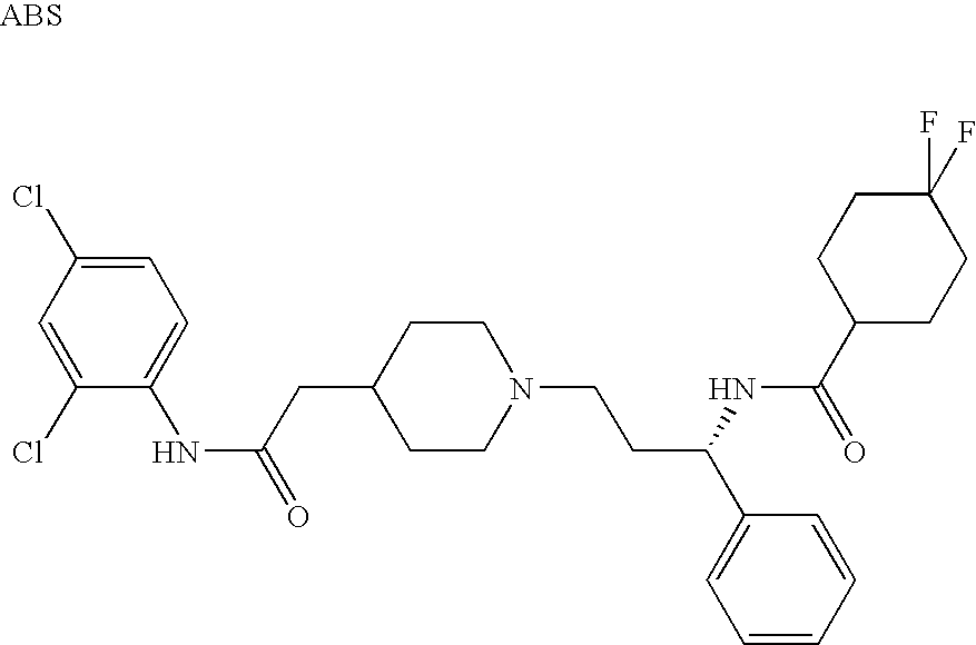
C1=C(Cl)C(NC(=O)CC2CCN(CCC(C3=CC=CC=C3)NC(C3CCC(F)(F)CC3)=O)CC2)=CC=C1Cl
